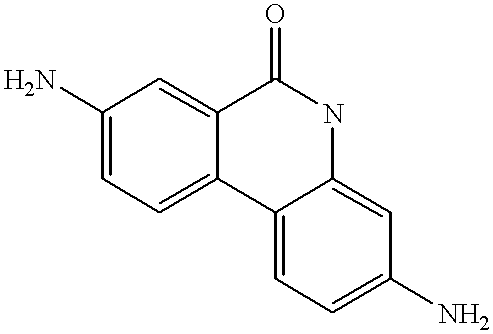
C1(N)=CC=C2C(=C1)C(=O)NC1=CC(N)=CC=C21
